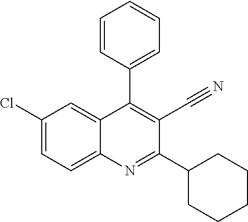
C1(Cl)=CC=C2C(=C1)C(C1=CC=CC=C1)=C(C#N)C(C1CCCCC1)=N2
